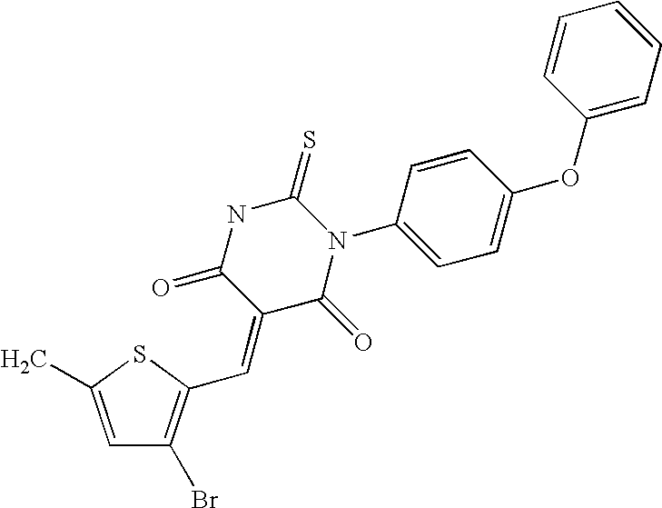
N1C(=O)C(=CC2=C(Br)C=C(C)S2)C(=O)N(C2=CC=C(OC3=CC=CC=C3)C=C2)C1=S
